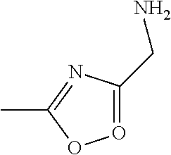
O1=C(CN)N=C(C)O1
